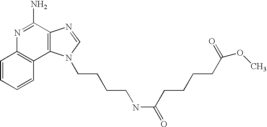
C1=CC=CC2=C1N=C(N)C1=C2N(CCCCNC(=O)CCCCC(OC)=O)C=N1
